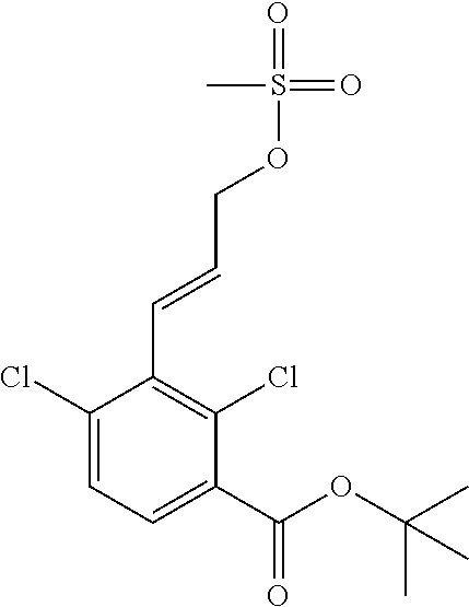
C1(Cl)=CC=C(C(=O)OC(C)(C)C)C(Cl)=C1C=CCOS(=O)(=O)C
